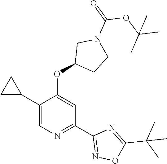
C1(C2CC2)=CN=C(C2=NOC(C(C)(C)C)=N2)C=C1OC1CCN(C(OC(C)(C)C)=O)C1
